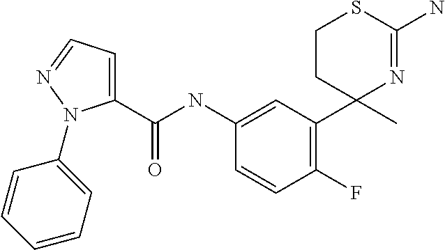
C1(NC(=O)C2=CC=NN2C2=CC=CC=C2)=CC(C2(C)N=C(N)SCC2)=C(F)C=C1
